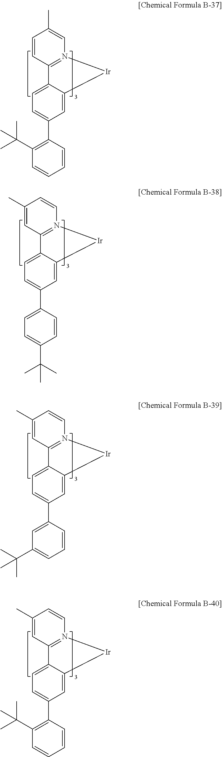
C1=CC2=N(C=C1C)[Ir]C1=CC(C3=C(C(C)(C)C)C=CC=C3)=CC=C21.C1(C)=CC2=N(C=C1)[Ir]C1=CC(C3=CC=C(C(C)(C)C)C=C3)=CC=C21.C1(C)=CC2=N(C=C1)[Ir]C1=CC(C3=CC(C(C)(C)C)=CC=C3)=CC=C21.C1(C)=CC2=N(C=C1)[Ir]C1=CC(C3=C(C(C)(C)C)C=CC=C3)=CC=C21
